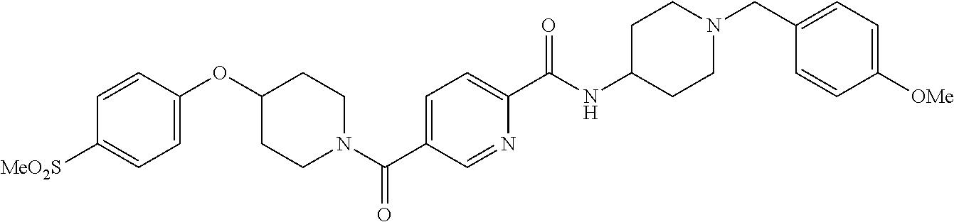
C1=C(OC2CCN(C(C3=CC=C(C(NC4CCN(CC5=CC=C([OMe])C=C5)CC4)=O)N=C3)=O)CC2)C=CC([MeO2S])=C1
